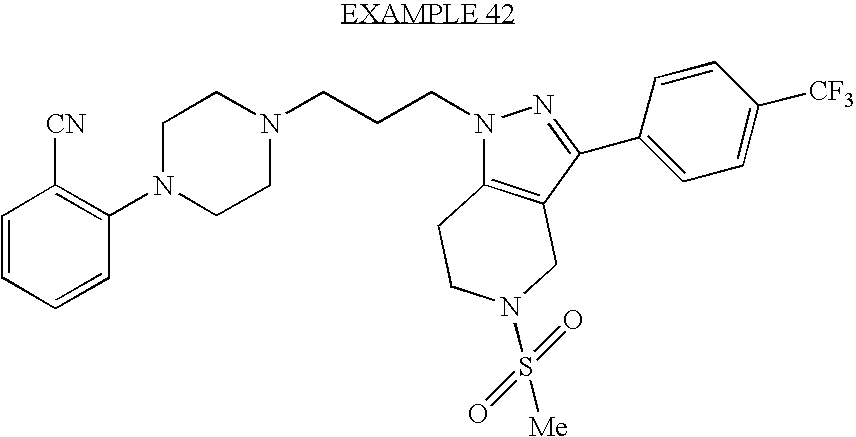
C1=CC=CC(N2CCN(CCCN3C4=C(CN(S([Me])(=O)=O)CC4)C(C4=CC=C([CF3])C=C4)=N3)CC2)=C1[CN]
